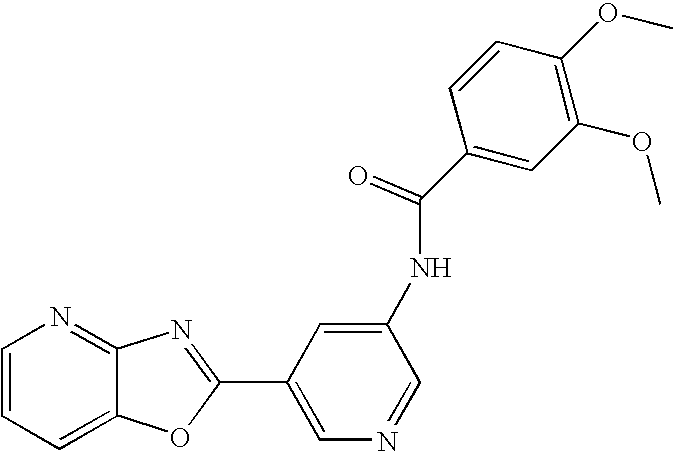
C1=CC=C2C(=N1)N=C(C1=CN=CC(NC(C3=CC(OC)=C(OC)C=C3)=O)=C1)O2
